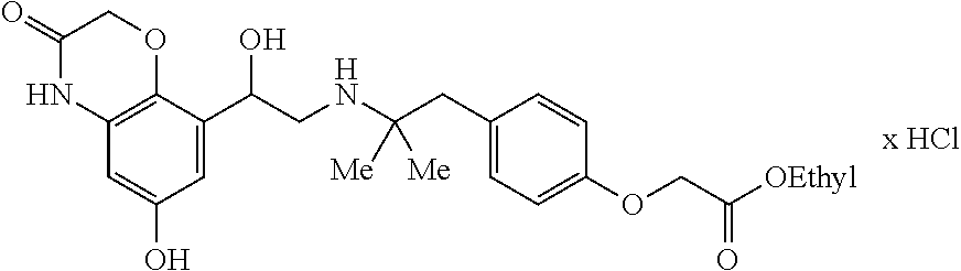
C1(=O)NC2=C(OC1)C(C(CNC(CC1=CC=C(OCC([OEthyl])=O)C=C1)([Me])[Me])O)=CC(O)=C2.[x HCl]
